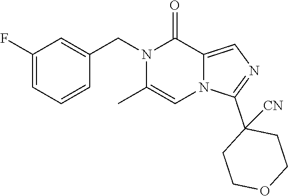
C1=CC=C(F)C=C1CN1C(C)=CN2C(=CN=C2C2([CN])CCOCC2)C1=O
